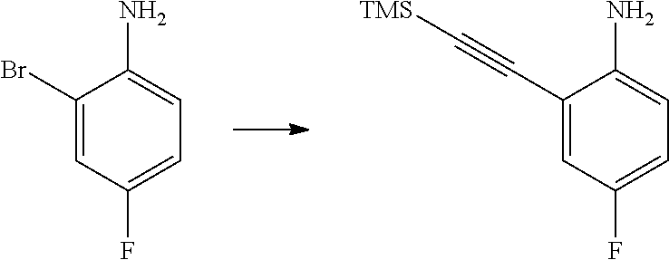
C1(Br)=CC(F)=CC=C1N.C1(C#C[TMS])=CC(F)=CC=C1N
